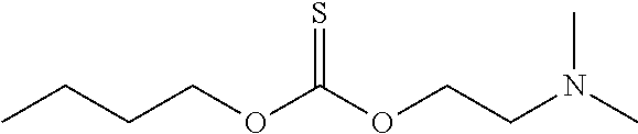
C(COC(OCCN(C)C)=S)CC
